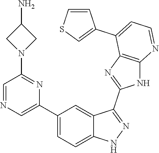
C1(C2=CC=C3C(=C2)C(C2=NC4=C(N2)N=CC=C4C2=CSC=C2)=NN3)=CN=CC(N2CC(N)C2)=N1
